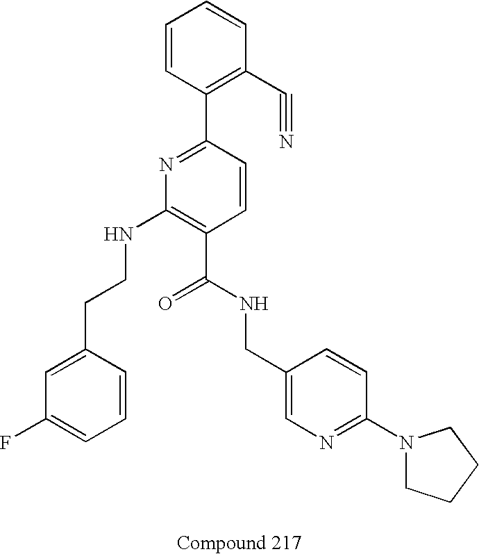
N(C1=C(C(NCC2=CN=C(N3CCCC3)C=C2)=O)C=CC(C2=C(C#N)C=CC=C2)=N1)CCC1=CC(F)=CC=C1
